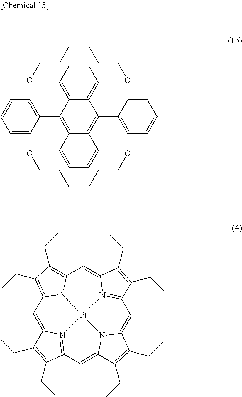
C1=CC=C2C(=C1)C1=C3C(=C2C2=C4C=CC=C2OCCCCCCOC2=C1C(=CC=C2)OCCCCCCO4)C=CC=C3.C1=C2N3=C(C=C4N5C(=CC6=N7C(=CC8=C(CC)C(CC)=C1N8[Pt]753)C(CC)=C6CC)C(CC)=C4CC)C(CC)=C2CC
